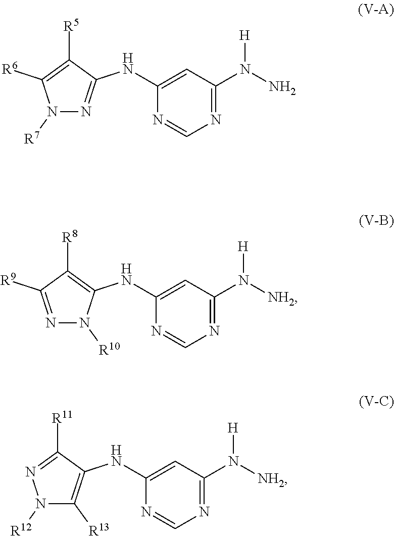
N1([R7])N=C(NC2=CC(N(N)[H])=NC=N2)C([R5])=C1[R6].N1=C([R9])C([R8])=C(NC2=CC(N([NH2])[H])=NC=N2)N1[R10].N1([R12])C([R13])=C(NC2=CC(N([NH2])[H])=NC=N2)C([R11])=N1
